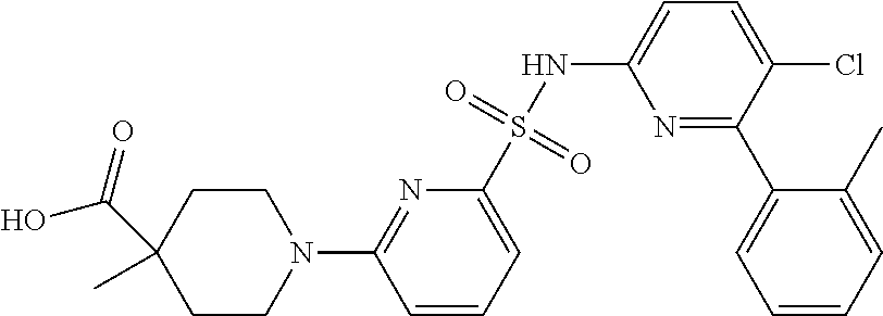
N1=C(C2=CC=CC=C2C)C(Cl)=CC=C1NS(C1=CC=CC(N2CCC(C)(C(=O)O)CC2)=N1)(=O)=O
